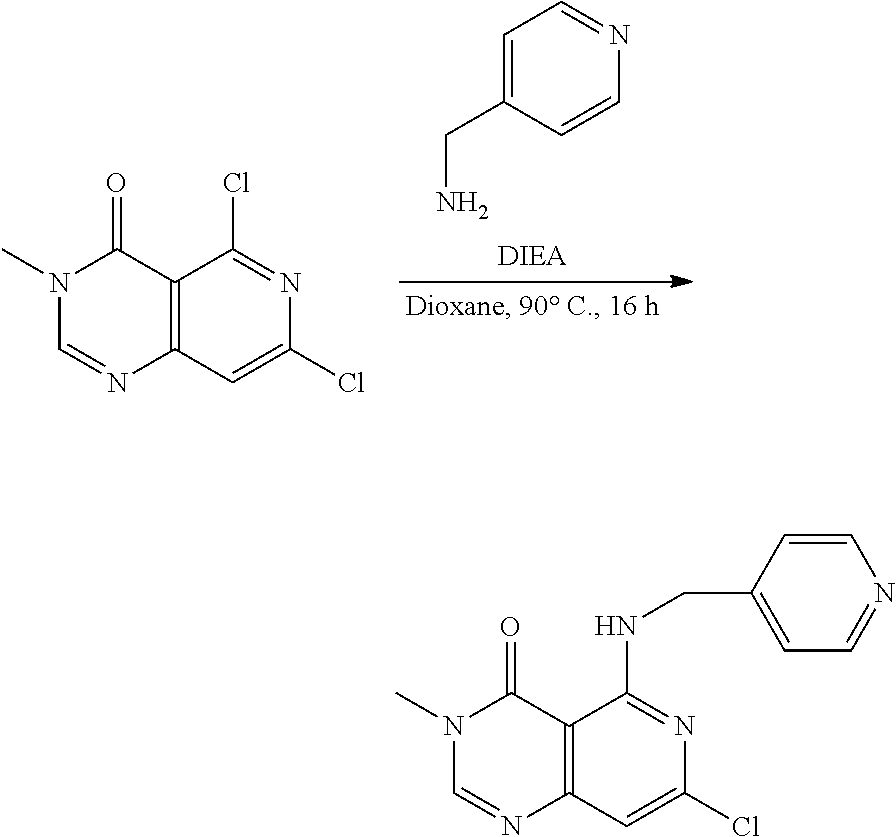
C1=C(CN)C=CN=C1.N1(C)C=NC2=C(C1=O)C(Cl)=NC(Cl)=C2.N1(C)C=NC2=C(C1=O)C(NCC1=CC=NC=C1)=NC(Cl)=C2
